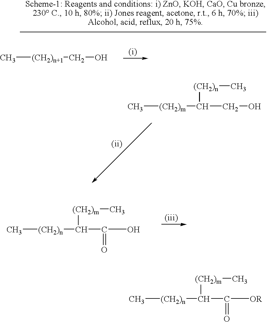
C[(CH2)n+1]CO.C[(CH2)m]C(CO)[(CH2)n]C.C[(CH2)n]C(C(O)=O)[(CH2)m]C.C[(CH2)n]C(C([OR])=O)[(CH2)m]C
